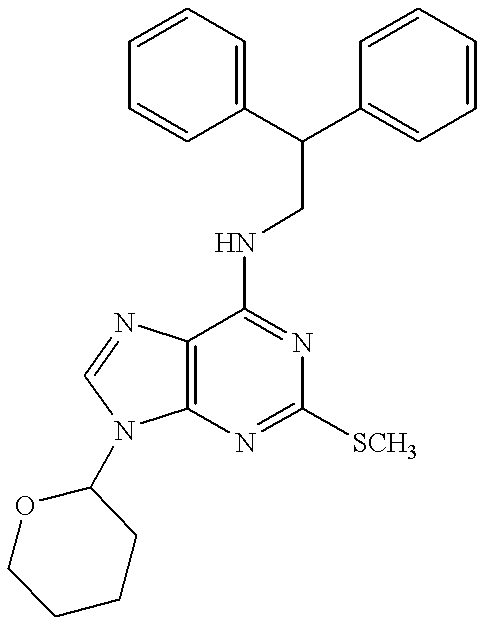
C12=C(N=CN1C1OCCCC1)C(NCC(C1=CC=CC=C1)C1=CC=CC=C1)=NC([SCH3])=N2
